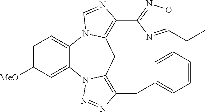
C1=C([MeO])C=C2C(=C1)N1C(=C(C3=NOC(CC)=N3)N=C1)CC1=C(CC3=CC=CC=C3)N=NN21
